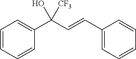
C1=CC=CC(C(C=CC2=CC=CC=C2)(O)[CF3])=C1
